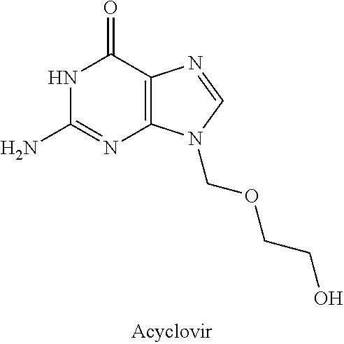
N1C(N)=NC2=C(C1=O)N=CN2COCCO
